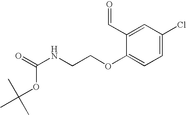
O=C(NCCOC1=CC=C(Cl)C=C1C=O)OC(C)(C)C
